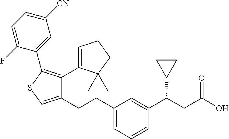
C1(CCC2=CSC(C3=CC([CN])=CC=C3F)=C2C2=CCCC2(C)C)=CC=CC(C(CC(O)=O)C2CC2)=C1
